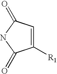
N1C(=O)C([R1])=CC1=O
